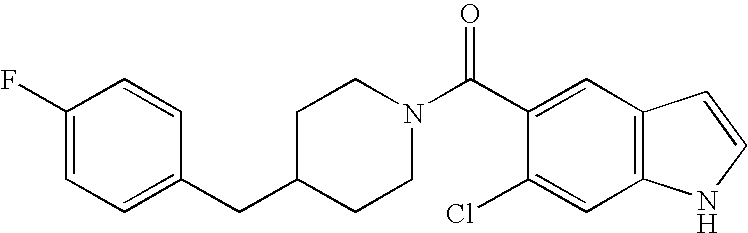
C1(CC2CCN(C(=O)C3=CC4=C(C=C3Cl)NC=C4)CC2)=CC=C(F)C=C1
